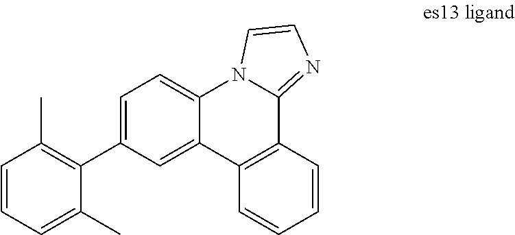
C1=C(C2=C(C)C=CC=C2C)C=C2C(=C1)N1C(=NC=C1)C1=C2C=CC=C1
